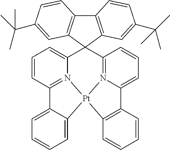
C1=CC2=N3C(=C1)C1(C4=N5[Pt]3(C3=CC=CC=C23)C2=C(C5=CC=C4)C=CC=C2)C2=C(C3=C1C=C(C(C)(C)C)C=C3)C=CC(C(C)(C)C)=C2
